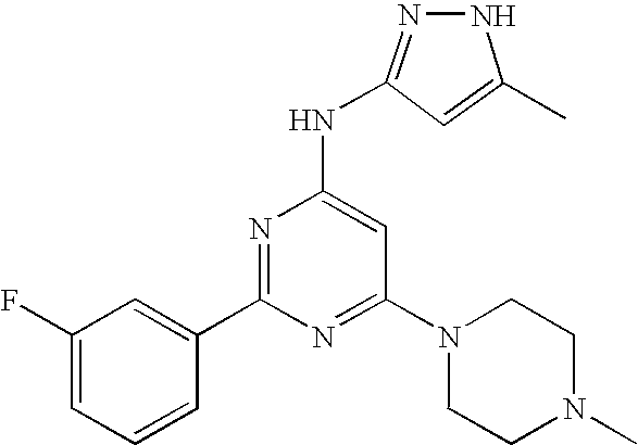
C1(F)=CC=CC(C2=NC(NC3=NNC(C)=C3)=CC(N3CCN(C)CC3)=N2)=C1
